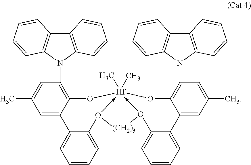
N1(C2=C3C(=CC(C)=C2)C2=CC=CC=C2O2->[Hf]4(C)(C)(-O(C5=CC=CC=C5C5=CC(C)=CC(N6C7=C(C8=C6C=CC=C8)C=CC=C7)=C5O4)[(CH2)3]2)O3)C2=C(C3=C1C=CC=C3)C=CC=C2
